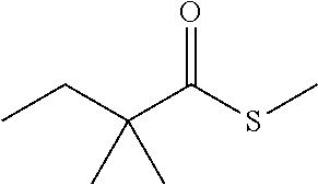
CCC(C(SC)=O)(C)C
